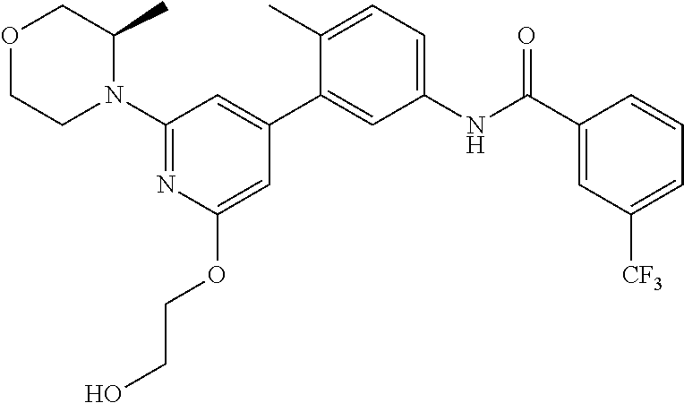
C1=C(OCCO)N=C(N2C(C)COCC2)C=C1C1=CC(NC(C2=CC([CF3])=CC=C2)=O)=CC=C1C
